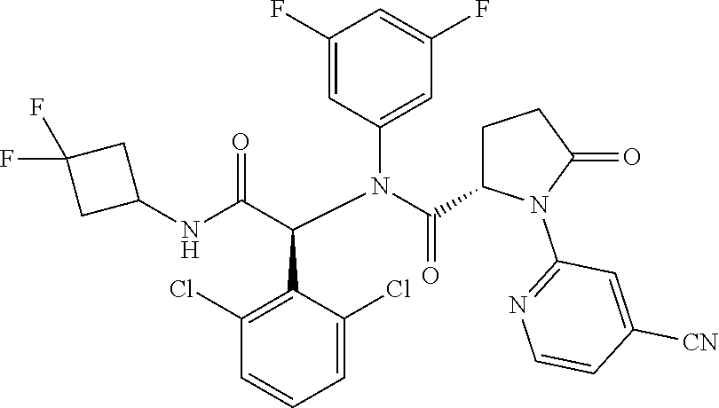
C1(Cl)=C(C(C(NC2CC(F)(F)C2)=O)N(C(=O)C2CCC(=O)N2C2=NC=CC([CN])=C2)C2=CC(F)=CC(F)=C2)C(Cl)=CC=C1
